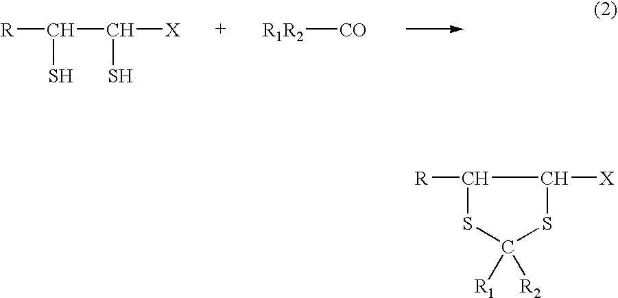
[R]C(C([X])S)S.[R1R2][CO].C1([R])SC([R1])([R2])SC1[X]
